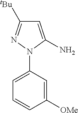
C1=C(N)N(C2=CC=CC([OMe])=C2)N=C1[tBu]
